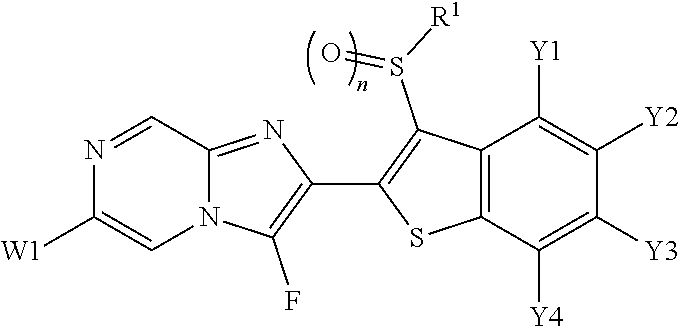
N12C(=NC(C3=C(S(=O)[R1])C4=C(S3)C([Y4])=C([Y3])C([Y2])=C4[Y1])=C1F)C=NC([W1])=C2
